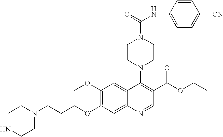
C1(OC)=C(OCCCN2CCNCC2)C=C2C(=C1)C(N1CCN(C(=O)NC3=CC=C([CN])C=C3)CC1)=C(C(OCC)=O)C=N2
